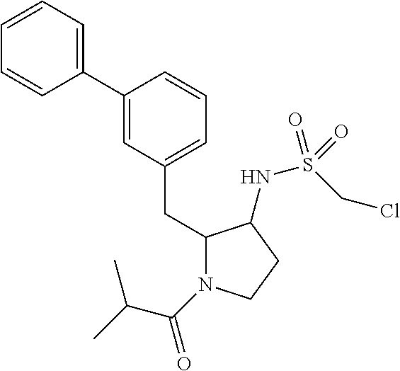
C1=CC=C(C2=CC(CC3N(C(=O)C(C)C)CCC3NS(CCl)(=O)=O)=CC=C2)C=C1
